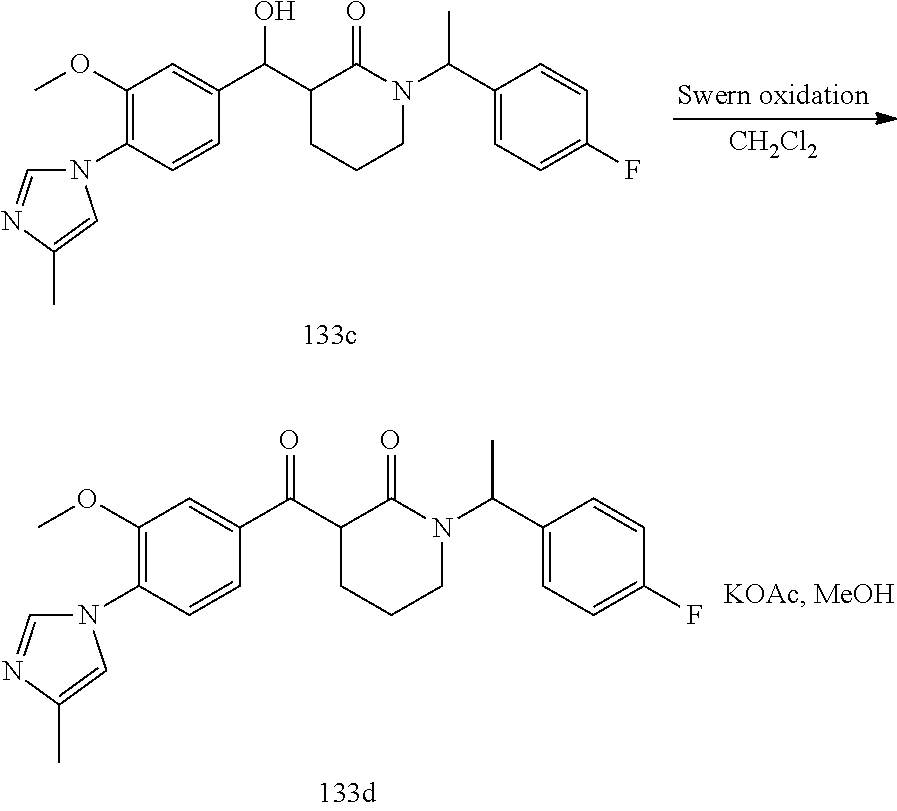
C1(C(C2=CC(OC)=C(N3C=NC(C)=C3)C=C2)O)CCCN(C(C2=CC=C(F)C=C2)C)C1=O.[CH2Cl2].C1(C(C2=CC(OC)=C(N3C=NC(C)=C3)C=C2)=O)CCCN(C(C2=CC=C(F)C=C2)C)C1=O
